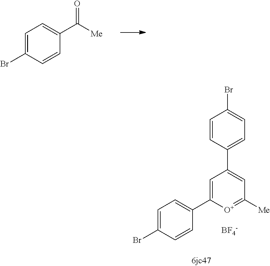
C1=C(Br)C=CC(C(=O)[Me])=C1.[BF4-].C1=CC(C2=CC([Me])=[O+]C(C3=CC=C(Br)C=C3)=C2)=CC=C1Br
